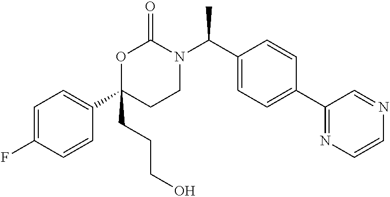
C1=C(F)C=CC(C2(CCCO)CCN(C(C3=CC=C(C4=NC=CN=C4)C=C3)C)C(=O)O2)=C1
